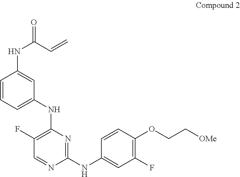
C1(NC2=CC(F)=C(OCC[OMe])C=C2)=NC(NC2=CC=CC(NC(C=C)=O)=C2)=C(F)C=N1
